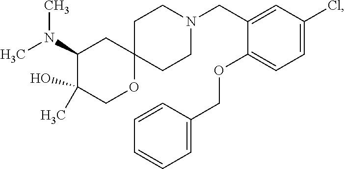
C1(CN2CCC3(CC2)CC(N(C)C)C(C)(O)CO3)=CC(Cl)=CC=C1OCC1=CC=CC=C1
